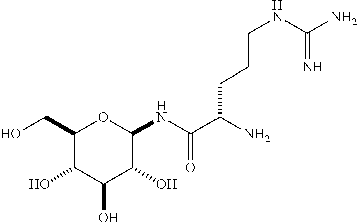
C1(CO)C(O)C(O)C(O)C(NC(C(N)CCCNC(N)=N)=O)O1
